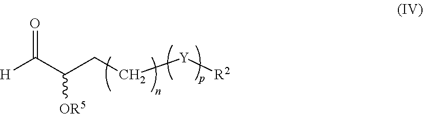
C(C(CC[Y][R2])[OR5])([H])=O
